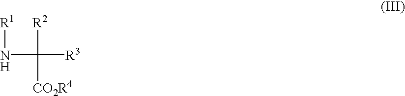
[R1]NC([R2])([CO2R4])[R3]
